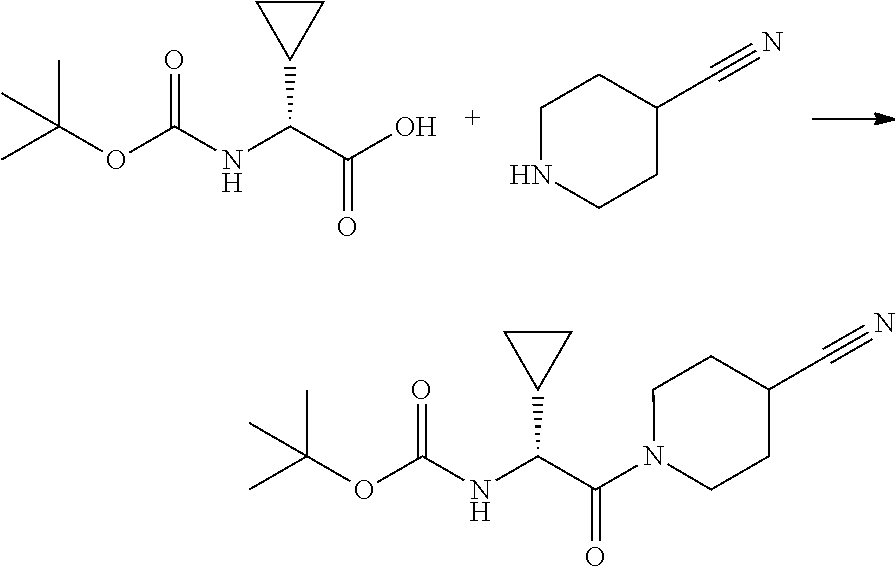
N1CCC(C#N)CC1.O(C(NC(C(O)=O)C1CC1)=O)C(C)(C)C.O(C(NC(C(N1CCC(C#N)CC1)=O)C1CC1)=O)C(C)(C)C
